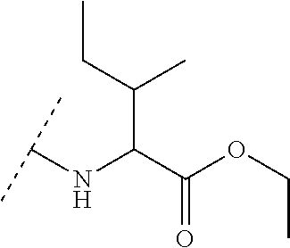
C(C(C(OCC)=O)NC(C)C)(C)CC
